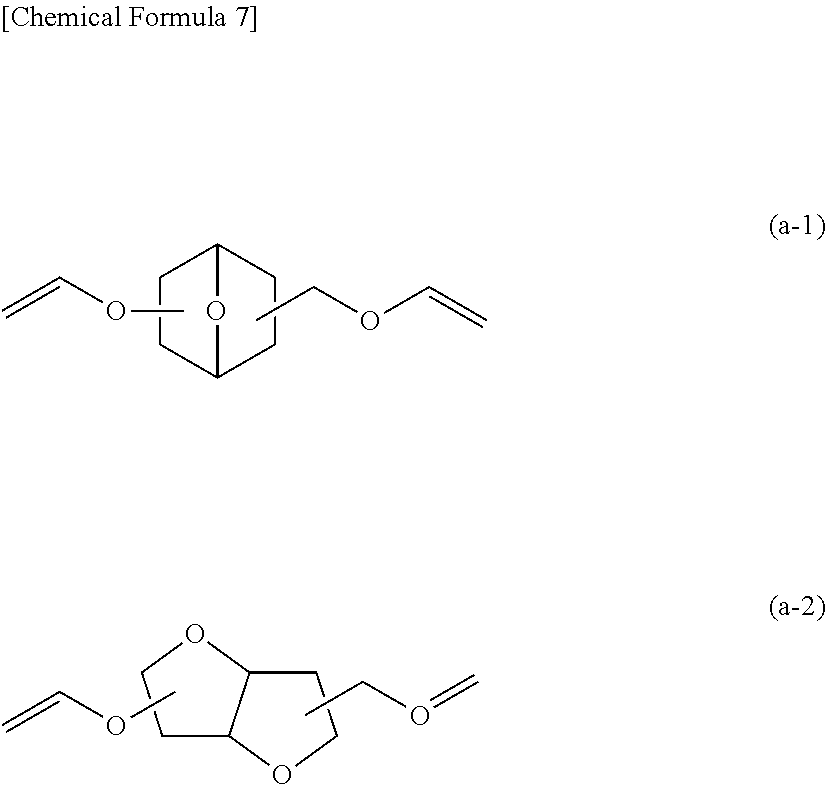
C12CCC(CC1)O2.COC=C.CCOC=C.C1C2C(OC1)CCO2.CCO=C.COC=C
